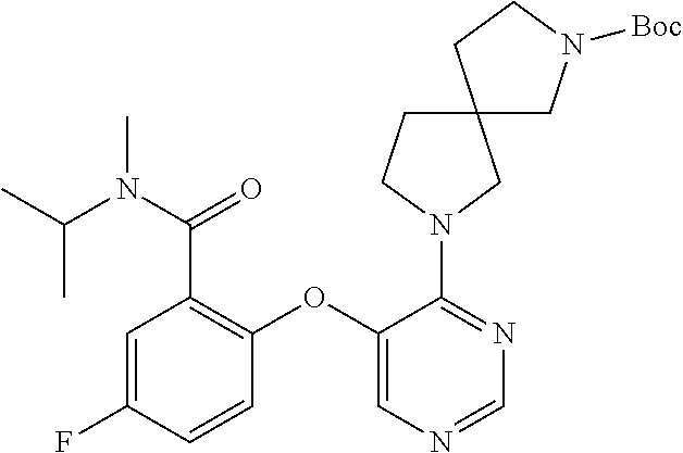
N1(C2=NC=NC=C2OC2=C(C(N(C(C)C)C)=O)C=C(F)C=C2)CC2(CC1)CN([Boc])CC2
